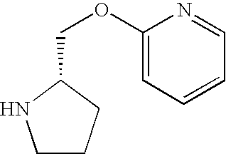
C1CCC(COC2=CC=CC=N2)N1
